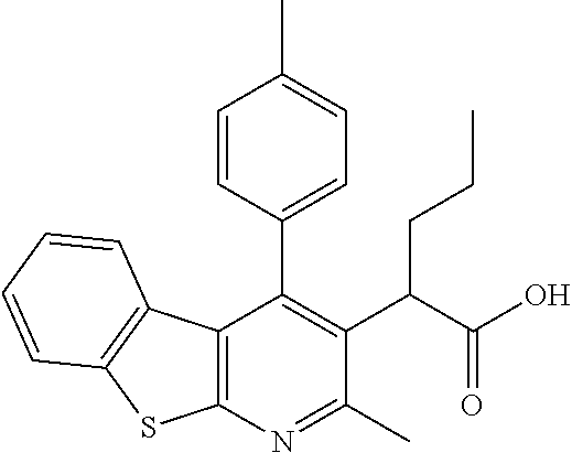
C12=C(N=C(C)C(C(C(O)=O)CCC)=C1C1=CC=C(C)C=C1)SC1=C2C=CC=C1
